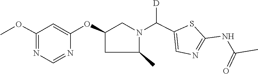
C1=C(OC2CC(C)N(C(C3=CN=C(NC(C)=O)S3)[D])C2)N=CN=C1OC
